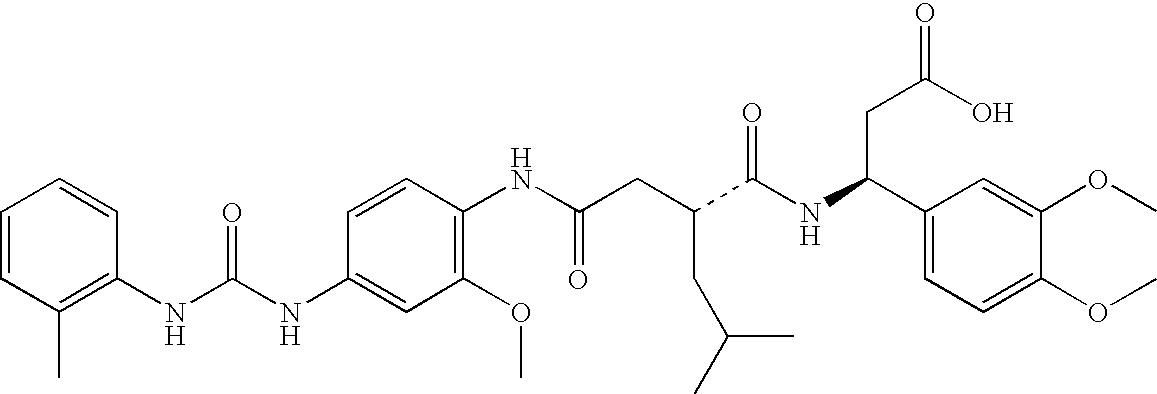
C1=CC(C)=C(NC(NC2=CC(OC)=C(NC(CC(C(NC(C3=CC=C(OC)C(OC)=C3)CC(=O)O)=O)CC(C)C)=O)C=C2)=O)C=C1
